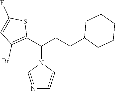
C1(C(CCC2CCCCC2)N2C=NC=C2)=C(Br)C=C(F)S1
